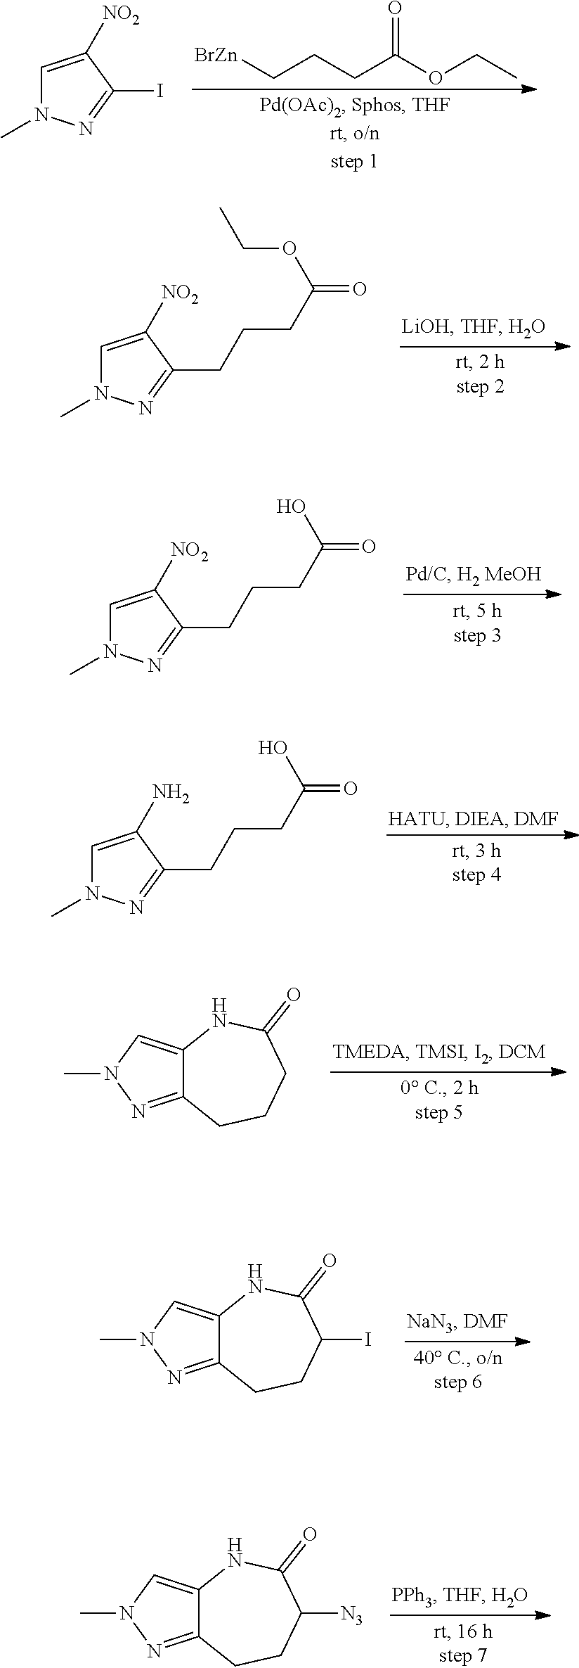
C1=C([NO2])C(I)=NN1C.[BrZn]CCCC(OCC)=O.C1=C([NO2])C(CCCC(=O)OCC)=NN1C.C1=C([NO2])C(CCCC(=O)O)=NN1C.C1=C(N)C(CCCC(=O)O)=NN1C.C12=NN(C)C=C1NC(=O)CCC2.C12=NN(C)C=C1NC(=O)C(I)CC2.C12=NN(C)C=C1NC(=O)C([N3])CC2
